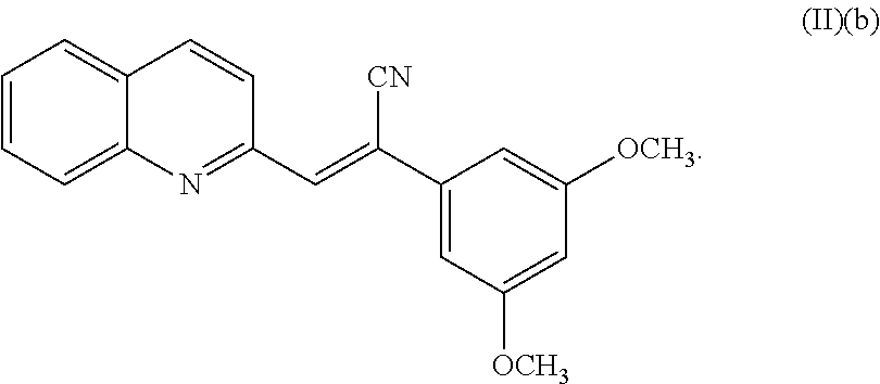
C1=CC=C2C(=C1)C=CC(C=C([CN])C1=CC([OCH3])=CC([OCH3])=C1)=N2
